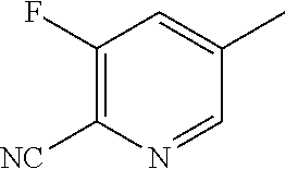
N1=CC(C)=CC(F)=C1[NC]
